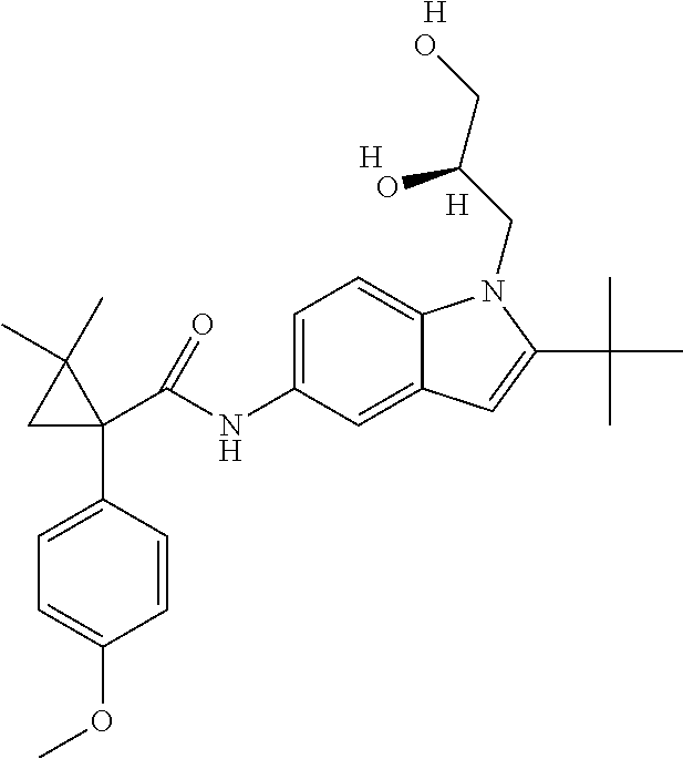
C1(C(NC2=CC=C3C(=C2)C=C(C(C)(C)C)N3CC(CO)O)=O)(C2=CC=C(OC)C=C2)C(C)(C)C1.[H].[H].[H]
